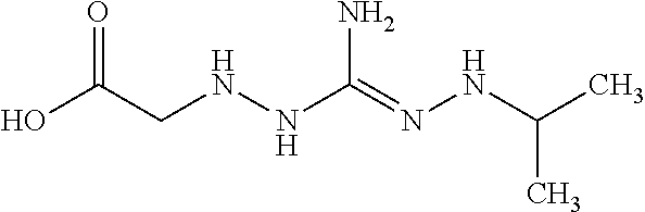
N(NC(=NNC(C)C)N)CC(O)=O
